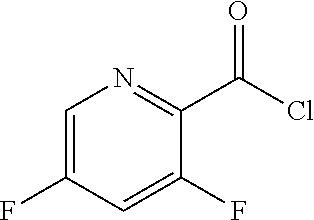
C1=C(F)C=C(F)C(C(Cl)=O)=N1
